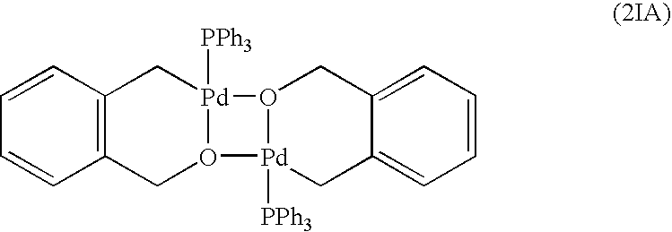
C12=CC=CC=C1CO1[Pd]([PPh3])(C2)O2[Pd]1([PPh3])CC1=C(C2)C=CC=C1
